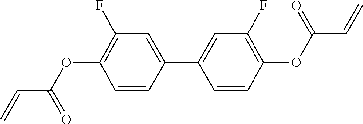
C(C=C)(OC1=C(F)C=C(C2=CC(F)=C(OC(C=C)=O)C=C2)C=C1)=O
